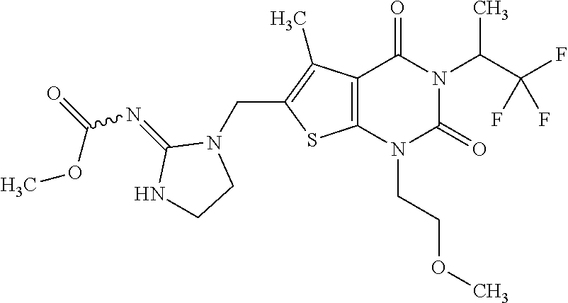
C12=C(N(CCOC)C(=O)N(C(C(F)(F)F)C)C1=O)SC(CN1C(=NC(=O)OC)NCC1)=C2C
